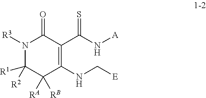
N1([R3])C([R1])([R2])C([RA])([RB])C(NC[E])=C(C(N[A])=S)C1=O
